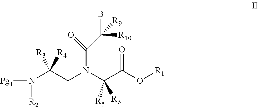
N(C(CN(C(C(O[R1])=O)([R5])[R6])C(=O)C(B)([R9])[R10])([R3])[R4])([Pg1])[R2]
